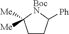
C1CC([Ph])[BocN]C1([Me])[Me]
